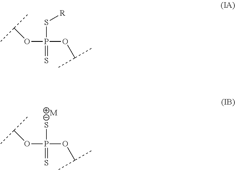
P(S[R])(OC(C)C)(=S)OC(C)C.P(S)(OC(C)C)(=S)OC(C)C.[M]
